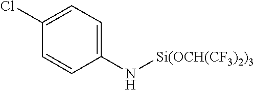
C1(N[Si(OCH(CF3)2)3])=CC=C(Cl)C=C1
